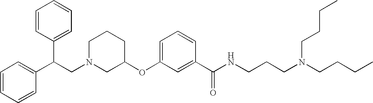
C1N(CC(C2=CC=CC=C2)C2=CC=CC=C2)CC(OC2=CC=CC(C(NCCCN(CCCC)CCCC)=O)=C2)CC1
